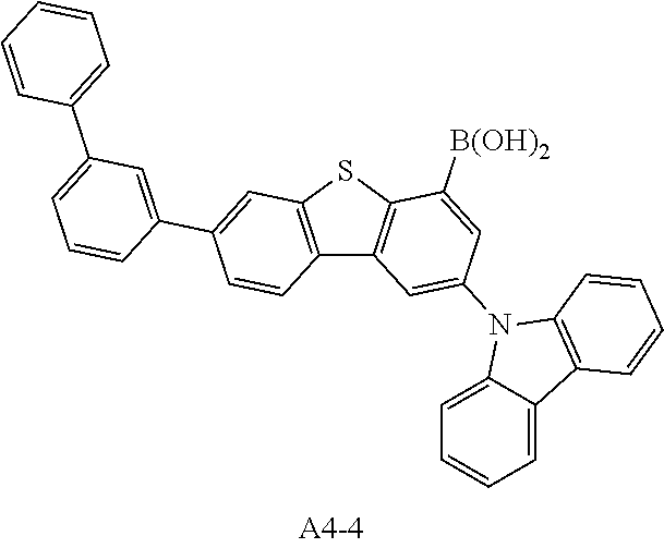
S1C2=C(C3=C1C([B(OH)2])=CC(N1C4=CC=CC=C4C4=C1C=CC=C4)=C3)C=CC(C1=CC(C3=CC=CC=C3)=CC=C1)=C2
